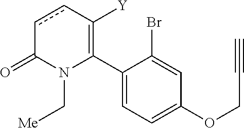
C1(C2=C([Y])ccC(=O)N2C[Me])=CC=C(OCC#C)C=C1Br
